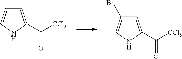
C1=C(C([CCl3])=O)NC=C1Br.C1=C(C([CCl3])=O)NC=C1
